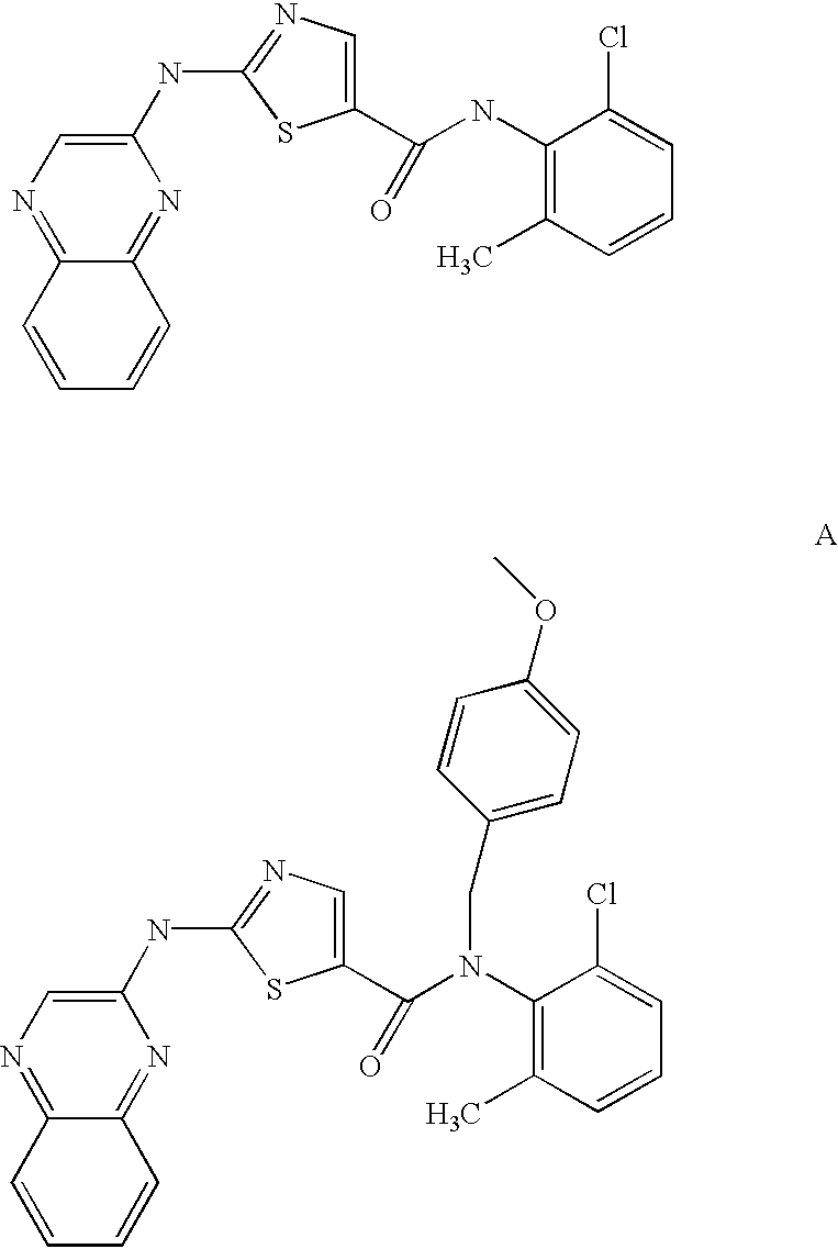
C1(NC2=NC=C(C(NC3=C(C)C=CC=C3Cl)=O)S2)=CN=C2C(=N1)C=CC=C2.C1(NC2=NC=C(C(N(C3=C(C)C=CC=C3Cl)CC3=CC=C(OC)C=C3)=O)S2)=CN=C2C(=N1)C=CC=C2
